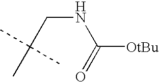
N(CC(C)(C)C)C([OtBu])=O
